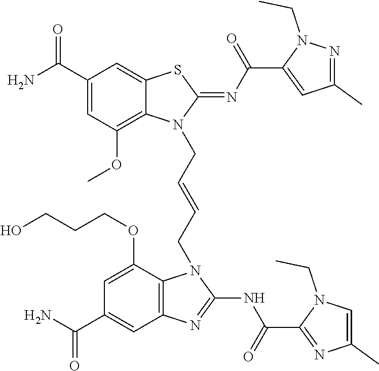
NC(C1=CC(OC)=C2C(=C1)SC(=NC(=O)C1=CC(C)=NN1CC)N2CC=CCN1C2=C(C=C(C(N)=O)C=C2OCCCO)N=C1NC(=O)C1=NC(C)=CN1CC)=O
